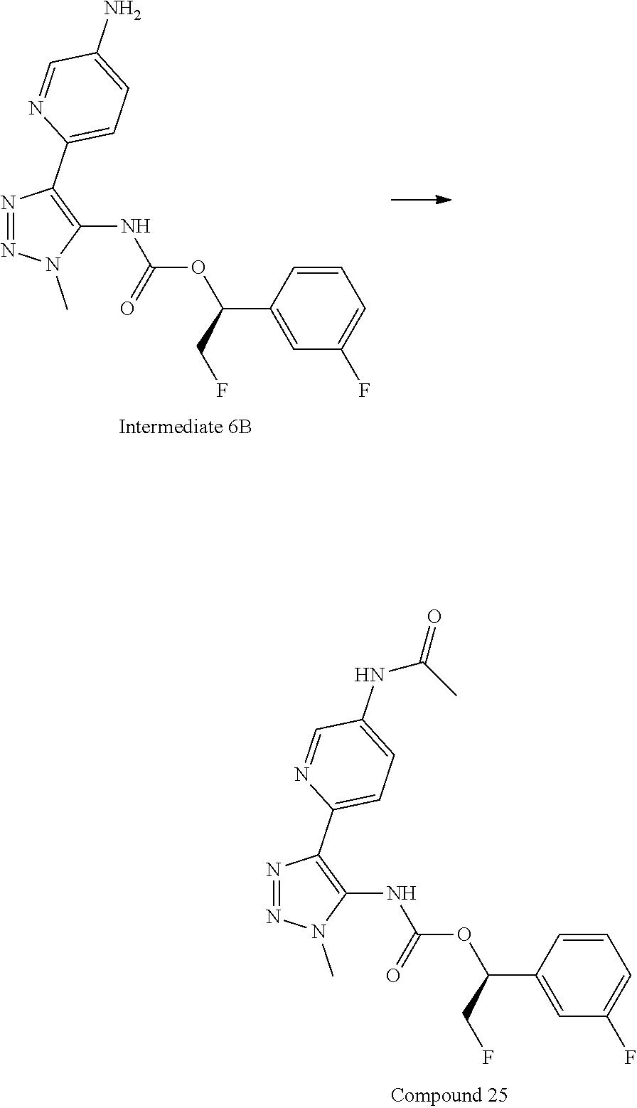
C1=CC(C(CF)OC(NC2=C(C3=CC=C(N)C=N3)N=NN2C)=O)=CC(F)=C1.C1=CC(C(CF)OC(NC2=C(C3=CC=C(NC(=O)C)C=N3)N=NN2C)=O)=CC(F)=C1
